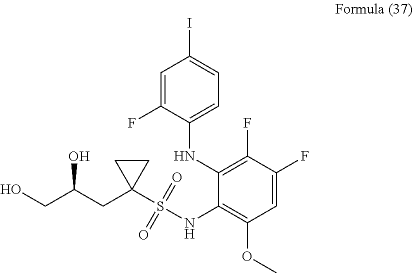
C1=C(F)C(F)=C(NC2=CC=C(I)C=C2F)C(NS(C2(CC(O)CO)CC2)(=O)=O)=C1OC
